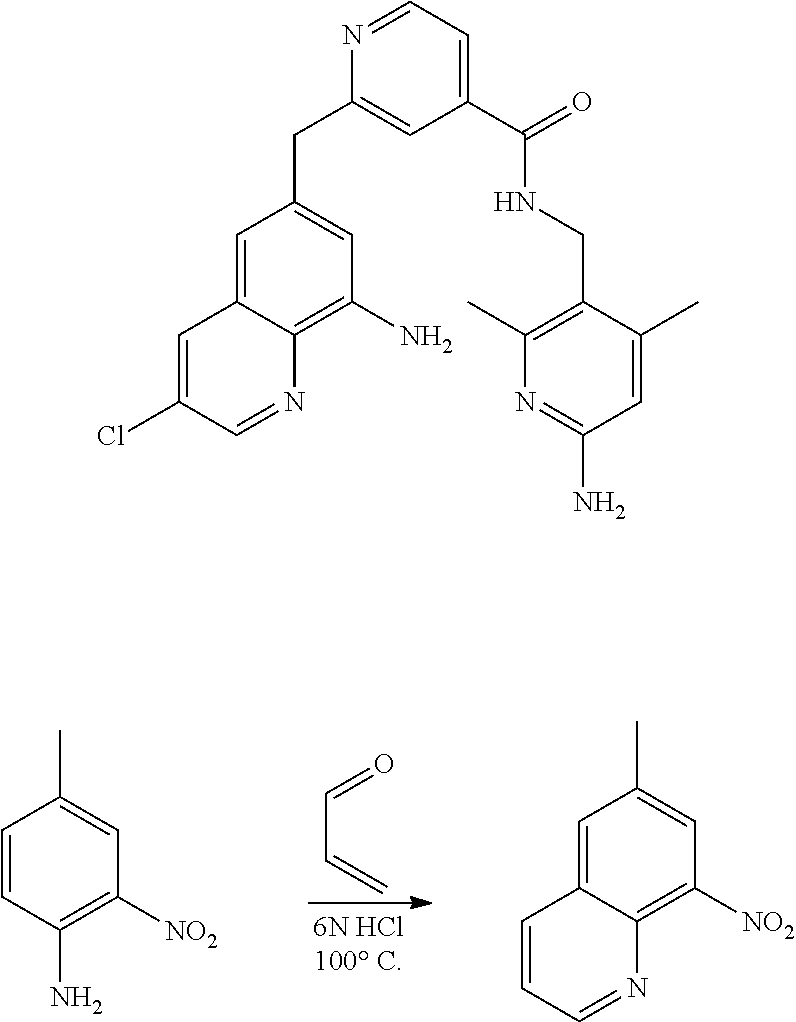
C(C=C)=O.C1=CC(N)=C([NO2])C=C1C.C1=C2C(=C([NO2])C=C1C)N=CC=C2.C1(C(NCC2=C(C)N=C(N)C=C2C)=O)=CC=NC(CC2=CC(N)=C3C(=C2)C=C(Cl)C=N3)=C1
